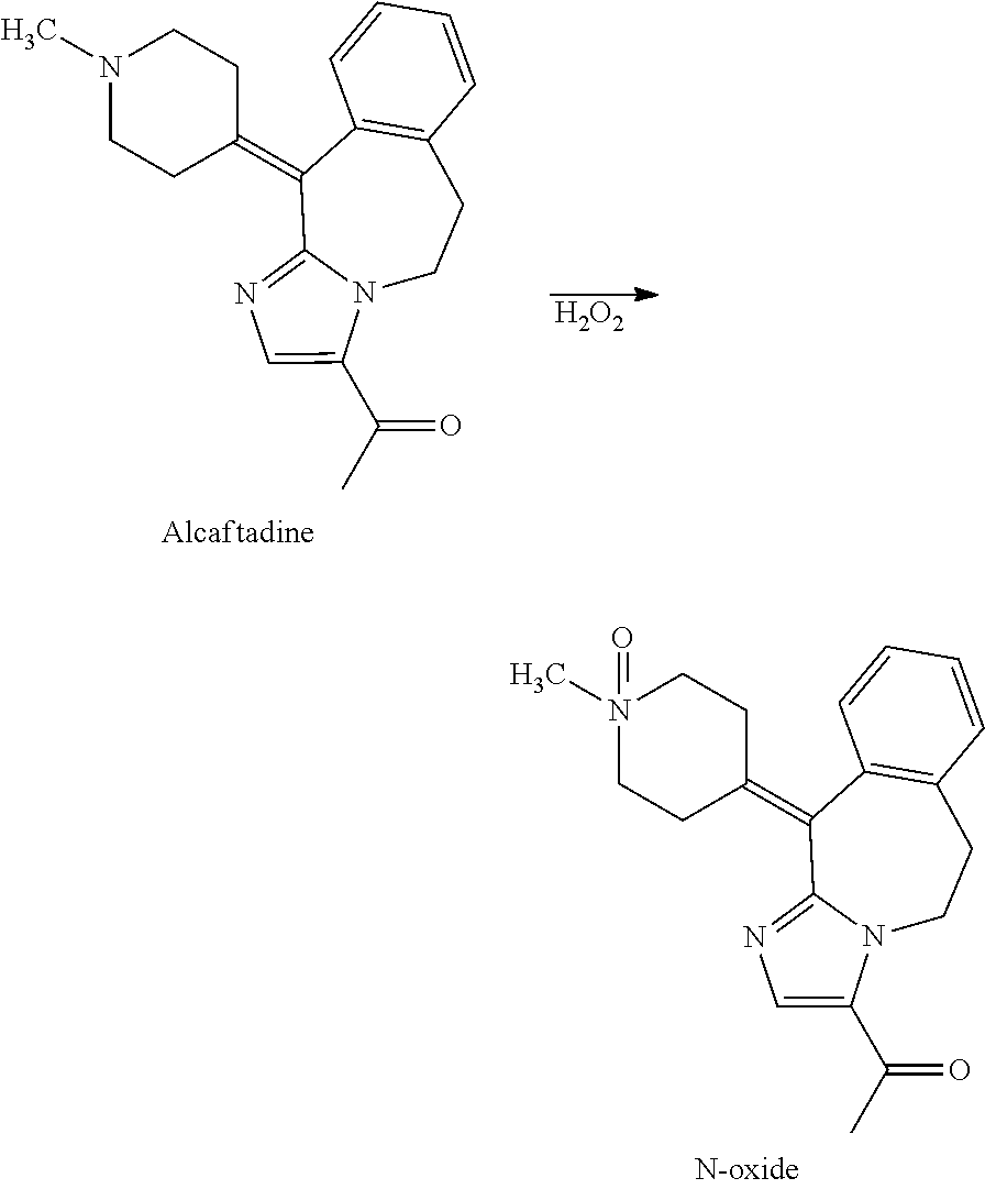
C1=CC2=C(C=C1)CCN1C(=NC=C1C(=O)C)C2=C1CCN(C)(=O)CC1.C1=CC2=C(C=C1)CCN1C(=NC=C1C(=O)C)C2=C1CCN(C)CC1.[H2O2]
